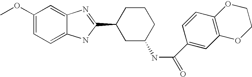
C1(OC)=CC=C2C(=C1)N=C(C1CC(NC(=O)C3=CC4=C(C=C3)OCCO4)CCC1)N2
